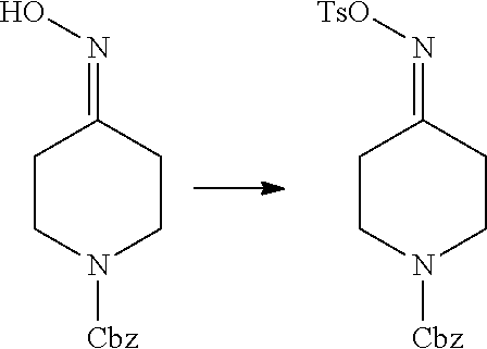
C1CN([Cbz])CCC1=N[TsO].C1CN([Cbz])CCC1=NO
